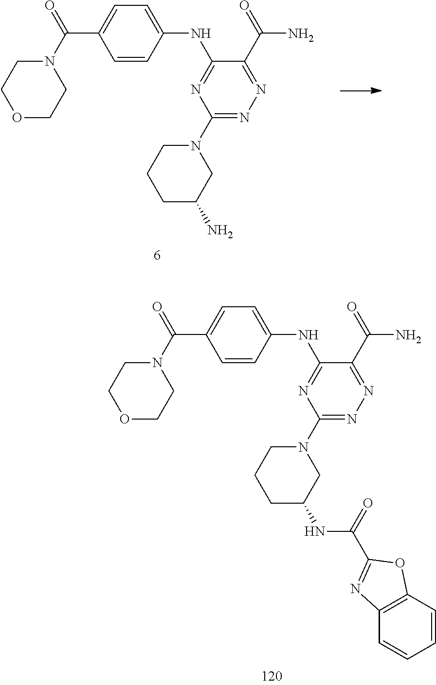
C1=CC(NC2=NC(N3CCCC(N)C3)=NN=C2C(=O)N)=CC=C1C(N1CCOCC1)=O.C1=CC(NC2=NC(N3CCCC(NC(C4=NC5=C(O4)C=CC=C5)=O)C3)=NN=C2C(=O)N)=CC=C1C(N1CCOCC1)=O
